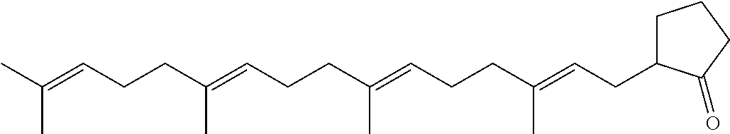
C(C=C(CCC=C(CCC=C(CCC=C(C)C)C)C)C)C1CCCC1=O
